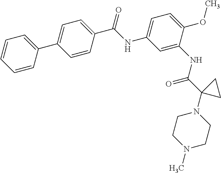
C1=C(C2=CC=C(C(NC3=CC=C(OC)C(NC(C4(N5CCN(C)CC5)CC4)=O)=C3)=O)C=C2)C=CC=C1
